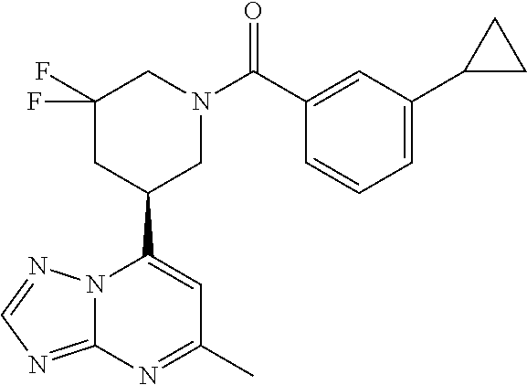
N12C(=NC=N1)N=C(C)C=C2C1CN(C(=O)C2=CC(C3CC3)=CC=C2)CC(F)(F)C1
